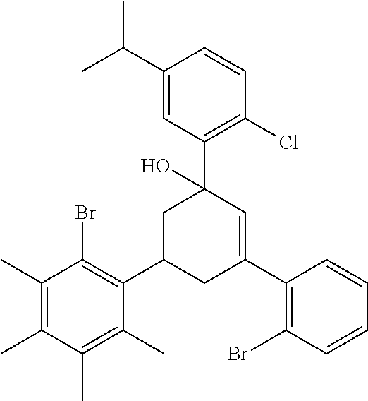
C1(C)=C(C)C(Br)=C(C2CC(C3=C(Br)C=CC=C3)=CC(C3=C(Cl)C=CC(C(C)C)=C3)(O)C2)C(C)=C1C
